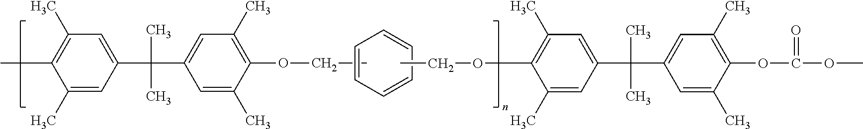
C1=CC=CC=C1.CCOC1=C(C)C=C(C(C2=CC(C)=C(C)C(C)=C2)(C)C)C=C1C.CCOC1=C(C)C=C(C(C2=CC(C)=C(OC(OC)=O)C(C)=C2)(C)C)C=C1C
